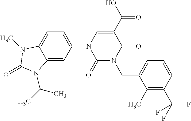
C1(=O)N(CC2=CC=CC(C(F)(F)F)=C2C)C(=O)C(C(O)=O)=CN1C1=CC=C2C(=C1)N(C(C)C)C(=O)N2C
